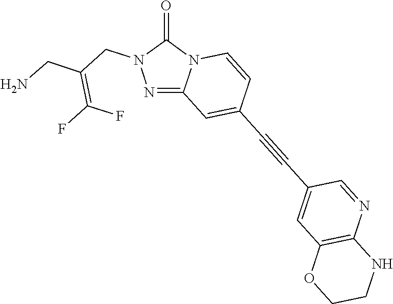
C12=NN(CC(=C(F)F)CN)C(=O)N1C=CC(C#CC1=CC3=C(N=C1)NCCO3)=C2
